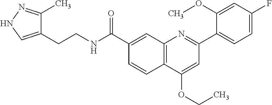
C1(C(NCCC2=CNN=C2C)=O)=CC2=C(C=C1)C(OCC)=CC(C1=CC=C(F)C=C1OC)=N2
